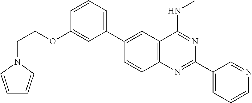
C1(C2=CC3=C(C=C2)N=C(C2=CC=CN=C2)N=C3NC)=CC=CC(OCCN2C=CC=C2)=C1
